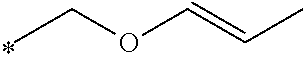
CCOC=CC
